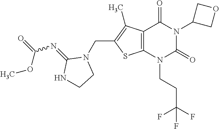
C12=C(N(CCC(F)(F)F)C(=O)N(C3COC3)C1=O)SC(CN1C(=NC(=O)OC)NCC1)=C2C
